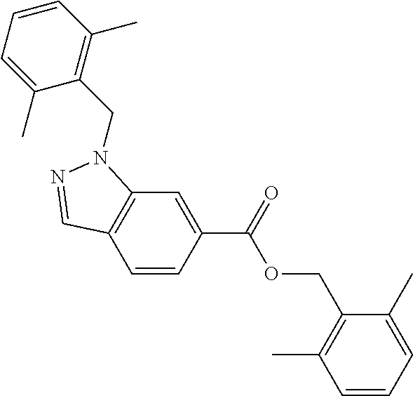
C1=CC(C(=O)OCC2=C(C)C=CC=C2C)=CC2=C1C=NN2CC1=C(C)C=CC=C1C
